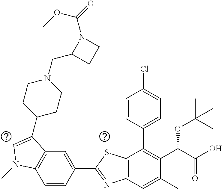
C1=CC(C2=NC3=C(S2)C(C2=CC=C(Cl)C=C2)=C(C(C(O)=O)OC(C)(C)C)C(C)=C3)=CC2=C1N(C)C=C2C1CCN(CC2CCN2C(=O)OC)CC1
